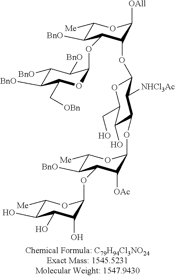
C1([Me])C([BnO])C(OC2OC(C[OBn])C([BnO])C([BnO])C2[BnO])C(OC2OC(CO)C(O)C(OC3C([OAc])C(OC4C(O)C(O)C(O)C([Me])O4)C([BnO])C([Me])O3)C2[NHCl3Ac])C([OAll])O1
